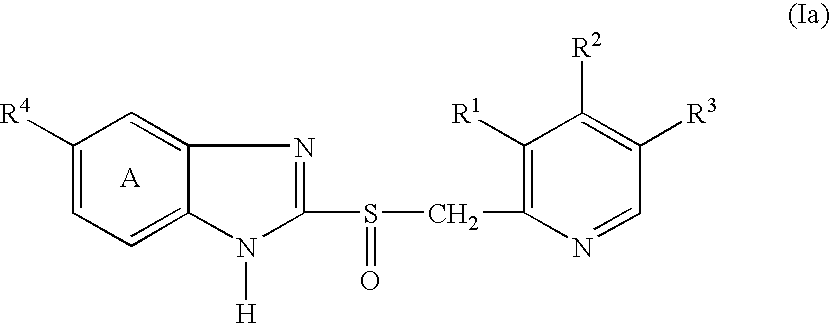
C1([R4])=CC=C2C(=C1)N=C(S(=O)CC1=C([R1])C([R2])=C([R3])C=N1)N2[H]
